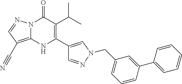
N12C(=C(C#N)C=N1)NC(C1=CN(CC3=CC=CC(C4=CC=CC=C4)=C3)N=C1)=C(C(C)C)C2=O
